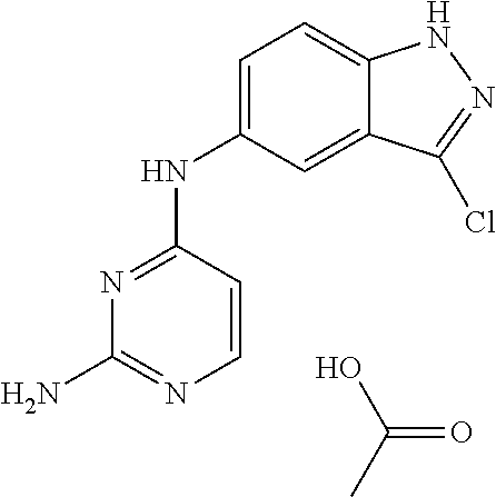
C(=O)(C)O.C1=C2C(=CC=C1NC1=NC(N)=NC=C1)NN=C2Cl
